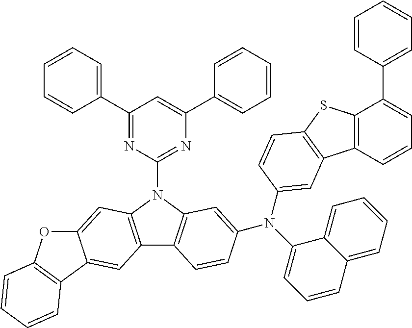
C1(C2=CC=CC=C2)=NC(N2C3=C(C4=C2C=C2C(=C4)C4=C(O2)C=CC=C4)C=CC(N(C2=CC=CC4=CC=CC=C42)C2=CC4=C(SC5=C4C=CC=C5C4=CC=CC=C4)C=C2)=C3)=NC(C2=CC=CC=C2)=C1
